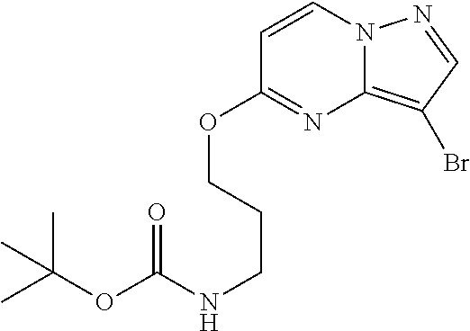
C1=CN2C(=C(Br)C=N2)N=C1OCCCNC(=O)OC(C)(C)C
